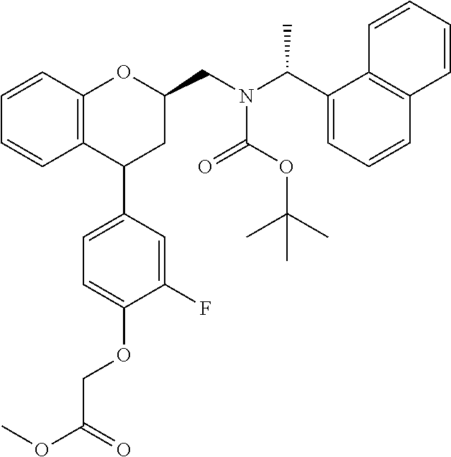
C12=C(C=CC=C1)OC(CN(C(C1=CC=CC3=C1C=CC=C3)C)C(OC(C)(C)C)=O)CC2C1=CC=C(OCC(OC)=O)C(F)=C1
